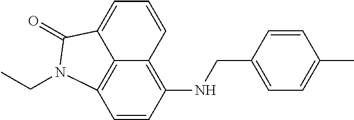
C1=CC2=C(NCC3=CC=C(C)C=C3)C=CC3=C2C(=C1)C(=O)N3CC
